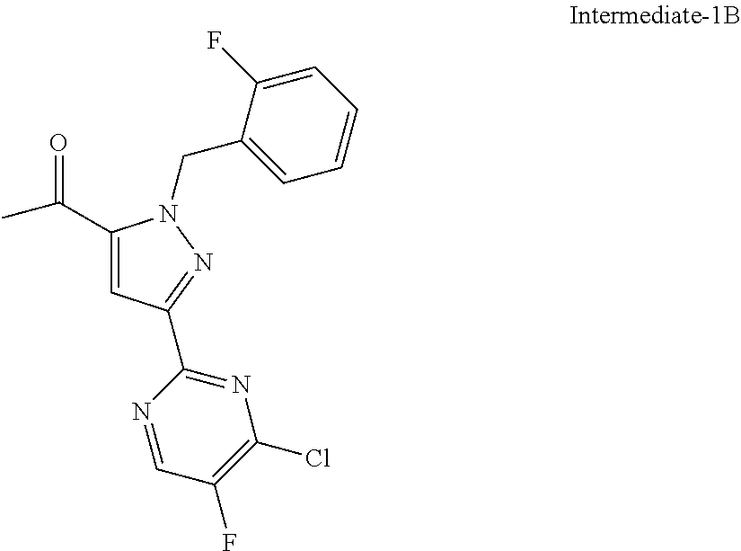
C(=O)(C)C1=CC(C2=NC(Cl)=C(F)C=N2)=NN1CC1=CC=CC=C1F
